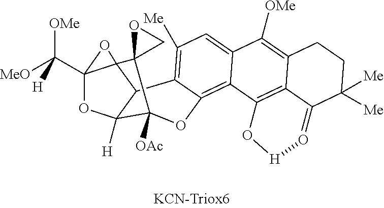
[MeO]C(C12OC3([H])C4C1(O2)C1(C3([OAc])OC2=C3C(=CC([Me])=C42)C([OMe])=C2C4=C3O[H]O=C4C([Me])([Me])CC2)CO1)([OMe])[H]
